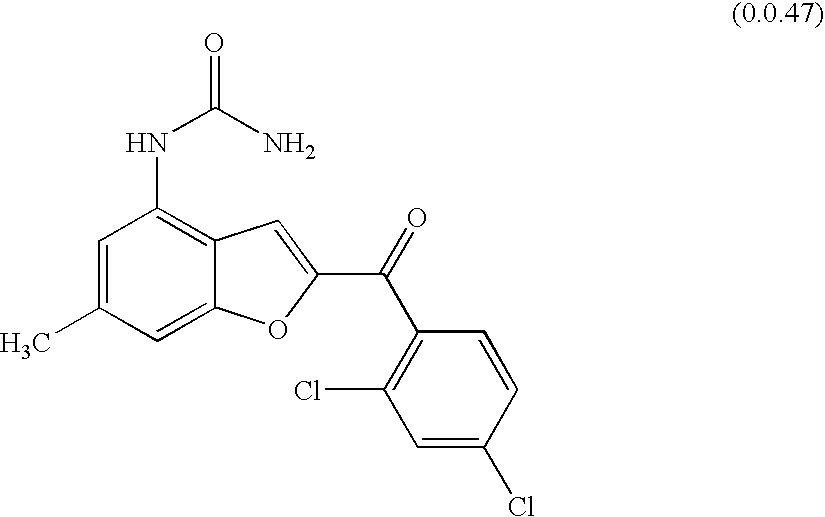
C1=C(C)C=C2C(=C1NC(N)=O)C=C(C(=O)C1=C(Cl)C=C(Cl)C=C1)O2
